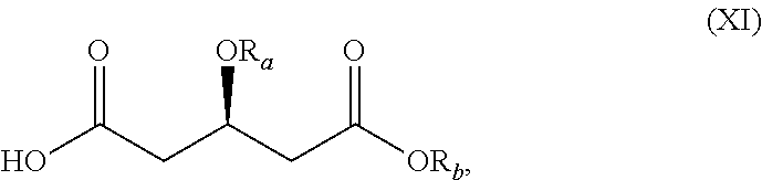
OC(CC(CC([ORb])=O)[ORa])=O
